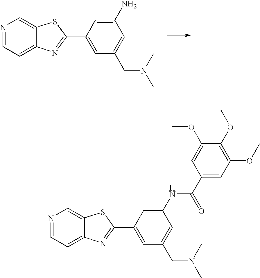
N1=CC=C2C(=C1)SC(C1=CC(CN(C)C)=CC(N)=C1)=N2.N1=CC=C2C(=C1)SC(C1=CC(CN(C)C)=CC(NC(C3=CC(OC)=C(OC)C(OC)=C3)=O)=C1)=N2
